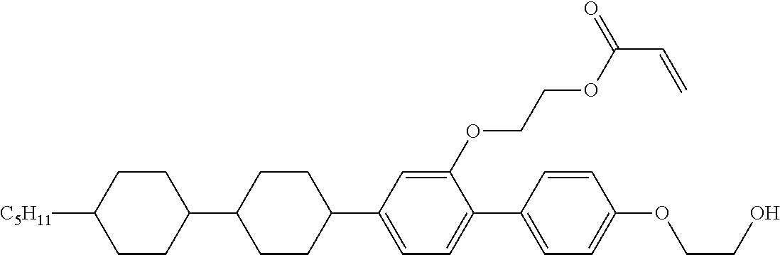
C1CC([C5H11])CCC1C1CCC(C2=CC=C(C3=CC=C(OCCO)C=C3)C(OCCOC(C=C)=O)=C2)CC1
